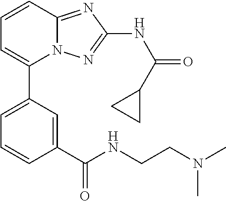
C1(C2=CC=CC(C(NCCN(C)C)=O)=C2)=CC=CC2=NC(NC(=O)C3CC3)=NN12
